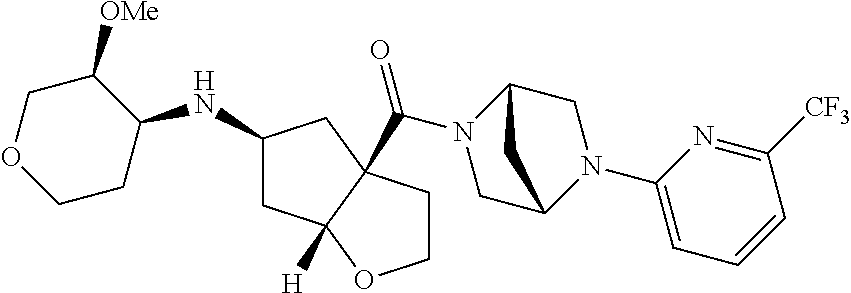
N(C1CCOCC1[OMe])C1CC2([H])C(C(N3CC4N(C5=CC=CC([CF3])=N5)CC3C4)=O)(C1)CCO2
